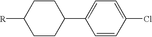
[R]C1CCC(C2=CC=C(Cl)C=C2)CC1
